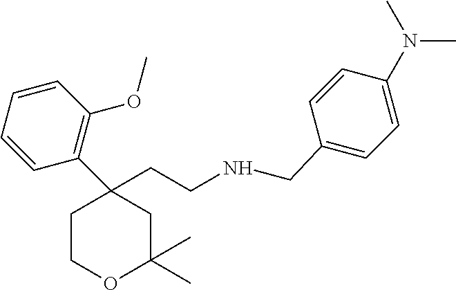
C1COC(C)(C)CC1(C1=C(OC)C=CC=C1)CCNCC1=CC=C(N(C)C)C=C1
